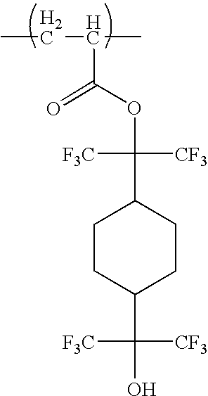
CCC(C)C(=O)OC([F3C])([CF3])C1CCC(C([F3C])([CF3])O)CC1
